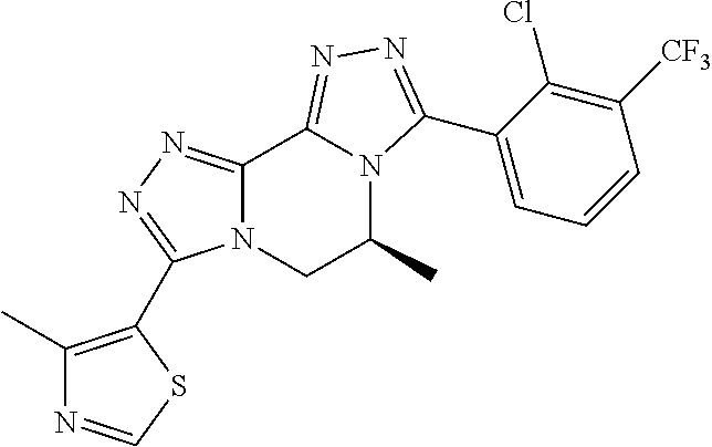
C12=NN=C(C3=C(C)N=CS3)N1CC(C)N1C2=NN=C1C1=CC=CC([CF3])=C1Cl
